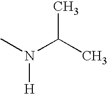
CN(C(C)C)[H]
